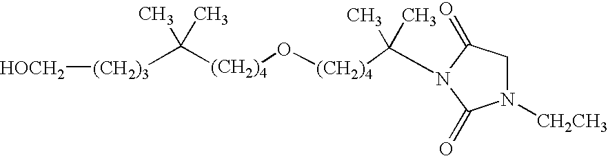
C([(CH2)4]O[(CH2)4]C(C)(C)N1C(=O)CN([CH2CH3])C1=O)(C)(C)[(CH2)3][HOCH2]
